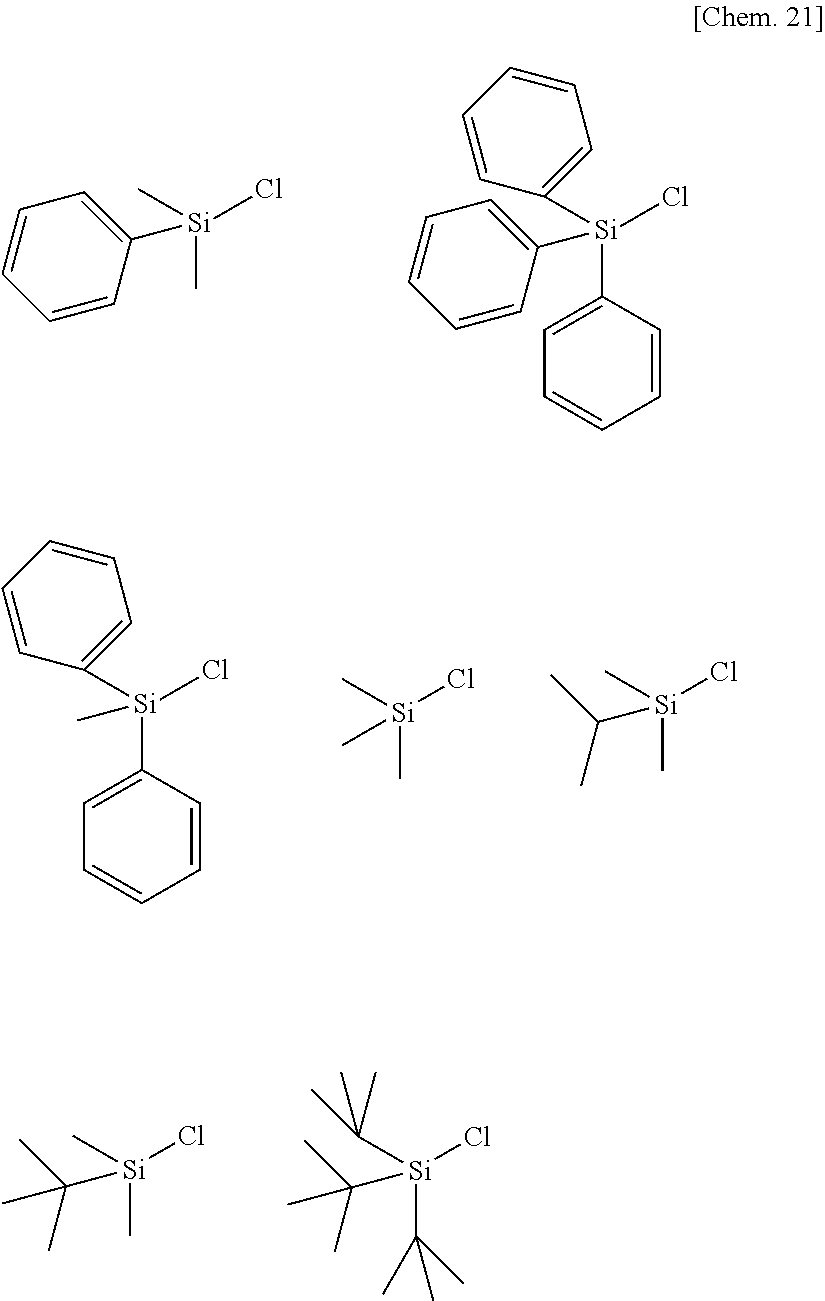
C1=CC([Si](C)(C)Cl)=CC=C1.C1=CC([Si](C2=CC=CC=C2)(Cl)C2=CC=CC=C2)=CC=C1.C[Si](C1=CC=CC=C1)(Cl)C1=CC=CC=C1.C[Si](Cl)(C)C.C[Si](Cl)(C)C(C)C.C[Si](Cl)(C)C(C)(C)C.C([Si](Cl)(C(C)(C)C)C(C)(C)C)(C)(C)C
